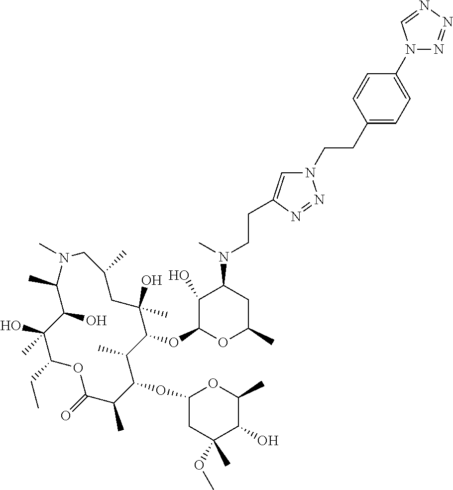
C1(O)C(OC2C(C)C(OC3CC(OC)(C)C(O)C(C)O3)C(C)C(=O)OC(CC)C(O)(C)C(O)C(C)N(C)CC(C)CC2(O)C)OC(C)CC1N(C)CCC1=CN(CCC2=CC=C(N3N=NN=C3)C=C2)N=N1
